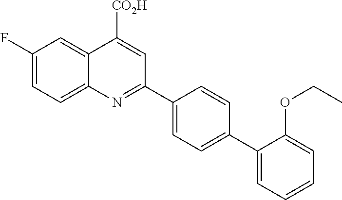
C1(F)=CC=C2C(=C1)C([CO2H])=CC(C1=CC=C(C3=CC=CC=C3OCC)C=C1)=N2
